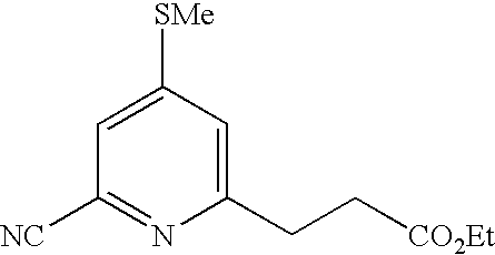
[SMe]C1=CC([NC])=NC(CC[CO2Et])=C1
